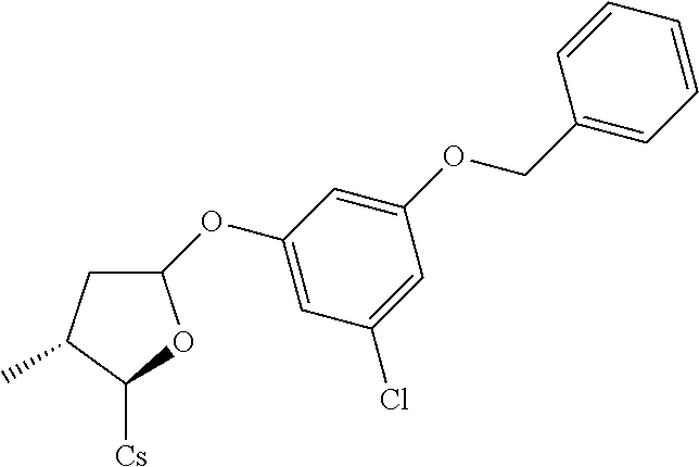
C1C(C)C([Cs])OC1OC1=CC(Cl)=CC(OCC2=CC=CC=C2)=C1
